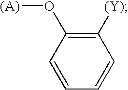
C1([(Y)])=C(O[(A)])C=CC=C1
